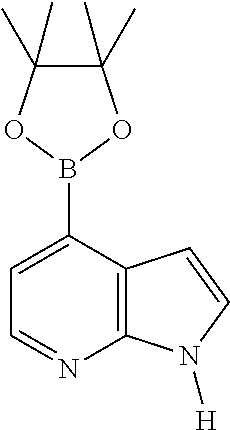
C1=NC2=C(C(B3OC(C)(C)C(C)(C)O3)=C1)C=CN2[H]
